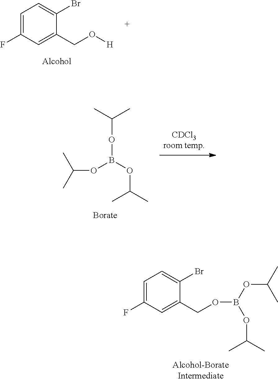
CC(C)OB(OC(C)C)OC(C)C.C1=C(F)C=C(COB(OC(C)C)OC(C)C)C(Br)=C1.C1=C(F)C=C(CO[H])C(Br)=C1
